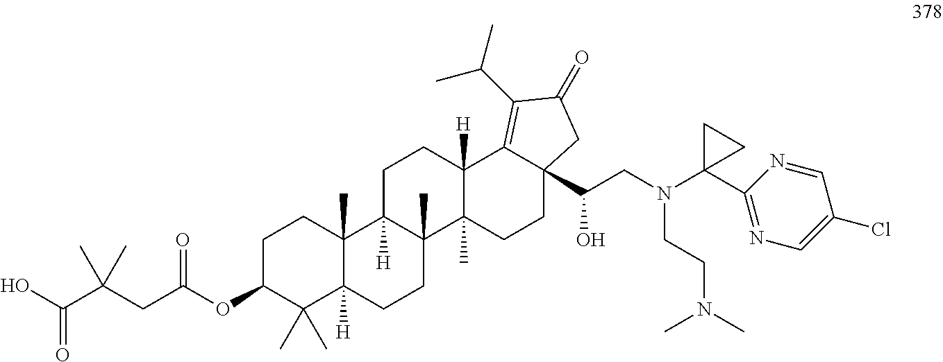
C1CC2(C)C([H])(C(C)(C)C1OC(CC(C(O)=O)(C)C)=O)CCC1(C)C2([H])CCC2([H])C1(C)CCC1(C(CN(C3(C4=NC=C(Cl)C=N4)CC3)CCN(C)C)O)C2=C(C(C)C)C(=O)C1
